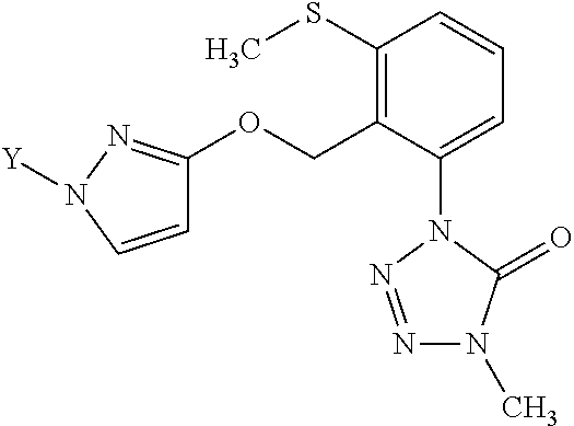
C1=C(N2N=NN(C)C2=O)C(COC2=NN([Y])C=C2)=C(SC)C=C1
